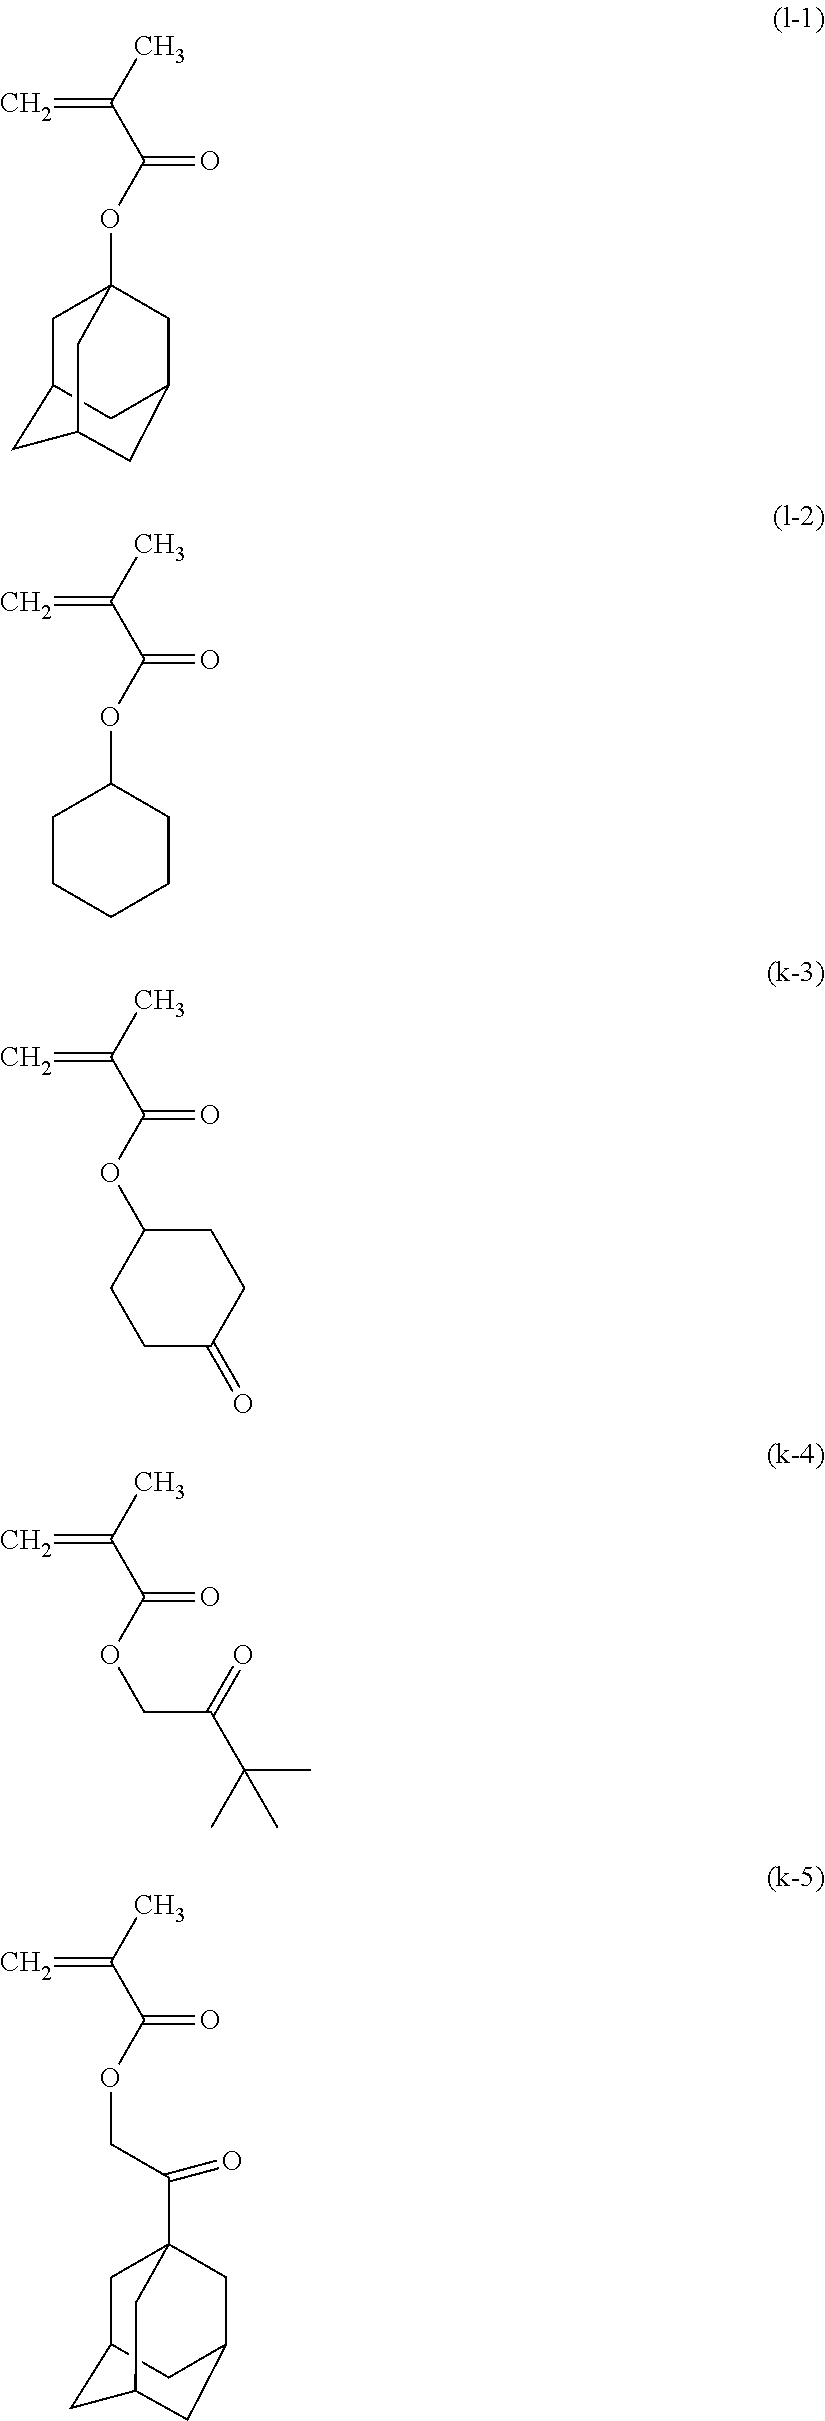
C=C(C)C(=O)OC12CC3CC(C1)CC(C2)C3.C=C(C)C(=O)OC1CCCCC1.C=C(C)C(=O)OC1CCC(=O)CC1.C=C(C)C(=O)OCC(C(C)(C)C)=O.C=C(C)C(OCC(C12CC3CC(C1)CC(C2)C3)=O)=O
